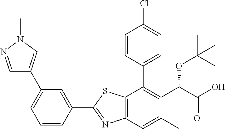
C1(C2=NC3=C(S2)C(C2=CC=C(Cl)C=C2)=C(C(C(O)=O)OC(C)(C)C)C(C)=C3)=CC(C2=CN(C)N=C2)=CC=C1
